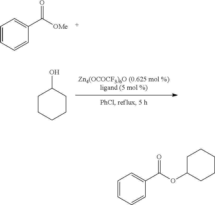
C1=CC=CC(C([OMe])=O)=C1.C1CCCCC1O.C1=CC=CC(C(=O)OC2CCCCC2)=C1
